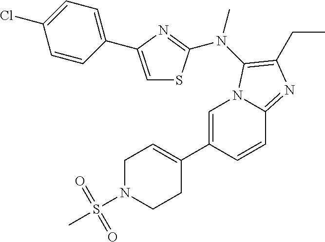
C1=C(C2=CCN(S(C)(=O)=O)CC2)C=CC2=NC(CC)=C(N(C)C3=NC(C4=CC=C(Cl)C=C4)=CS3)N12
